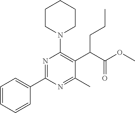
C1=CC=CC(C2=NC(N3CCCCC3)=C(C(C(OC)=O)CCC)C(C)=N2)=C1
